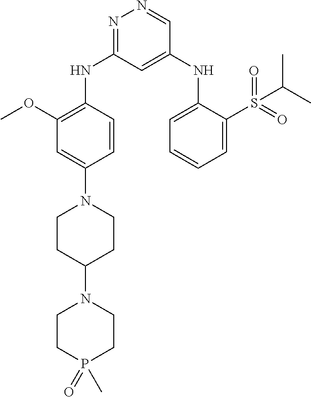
C1=CC(NC2=NN=CC(NC3=CC=CC=C3S(=O)(=O)C(C)C)=C2)=C(OC)C=C1N1CCC(N2CCP(C)(=O)CC2)CC1
